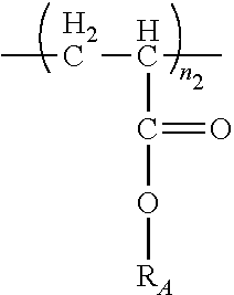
CCC(C)C(=O)O[RA]
